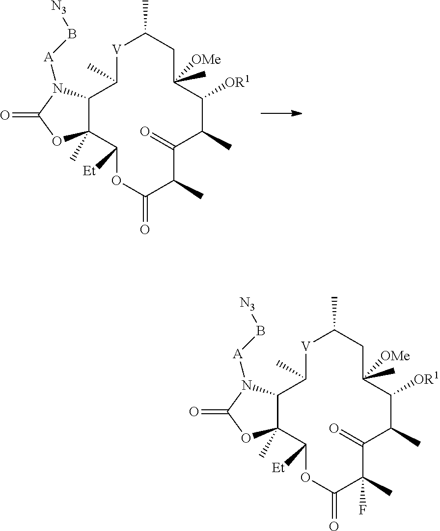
[V]1C(C)C2C(C)(C([Et])OC(=O)C(C)C(=O)C(C)C([OR1])C(C)([OMe])CC1C)OC(=O)N2[A]B[N3].[V]1C(C)C2C(C)(C([Et])OC(=O)C(C)(F)C(=O)C(C)C([OR1])C(C)([OMe])CC1C)OC(=O)N2[A]B[N3]
